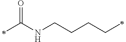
C(NCCCCC)(=O)C
